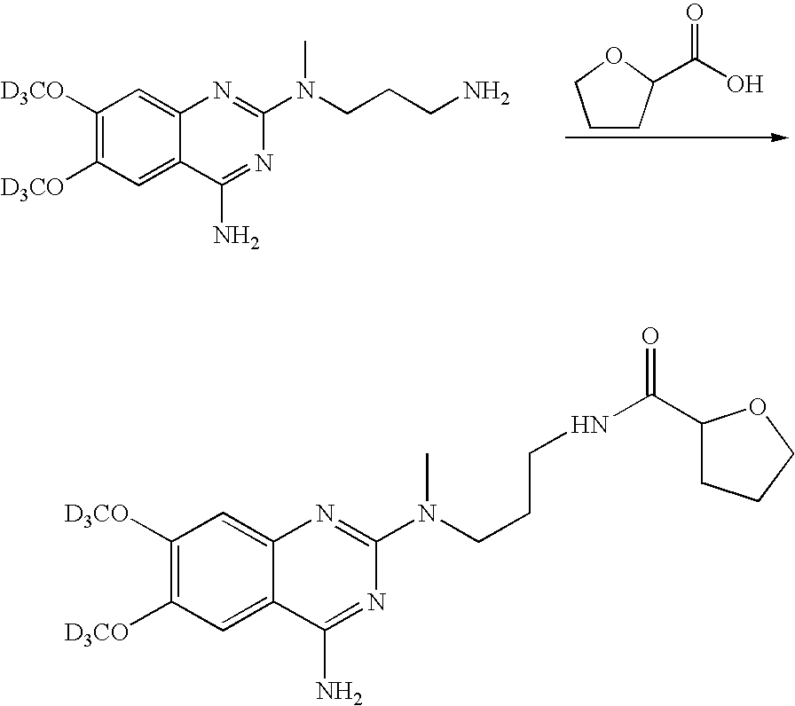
C1CC(C(O)=O)OC1.C1([D3CO])=C([D3CO])C=C2C(=C1)N=C(N(CCCN)C)N=C2N.C1([D3CO])=C([D3CO])C=C2C(=C1)N=C(N(CCCNC(C1CCCO1)=O)C)N=C2N
